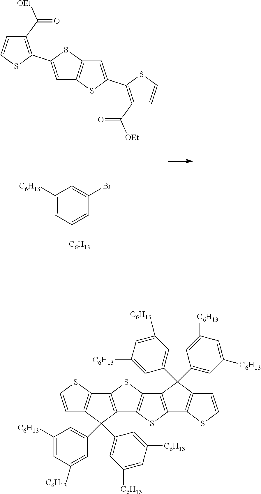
C1(C([OEt])=O)=C(C2=CC3=C(S2)C=C(C2=C(C([OEt])=O)C=CS2)S3)SC=C1.C1([C6H13])=CC([C6H13])=CC(Br)=C1.C12=C(C(C3=CC([C6H13])=CC([C6H13])=C3)(C3=CC([C6H13])=CC([C6H13])=C3)C3=C1SC1=C3SC3=C1C(C1=CC([C6H13])=CC([C6H13])=C1)(C1=CC([C6H13])=CC([C6H13])=C1)C1=C3SC=C1)C=CS2
